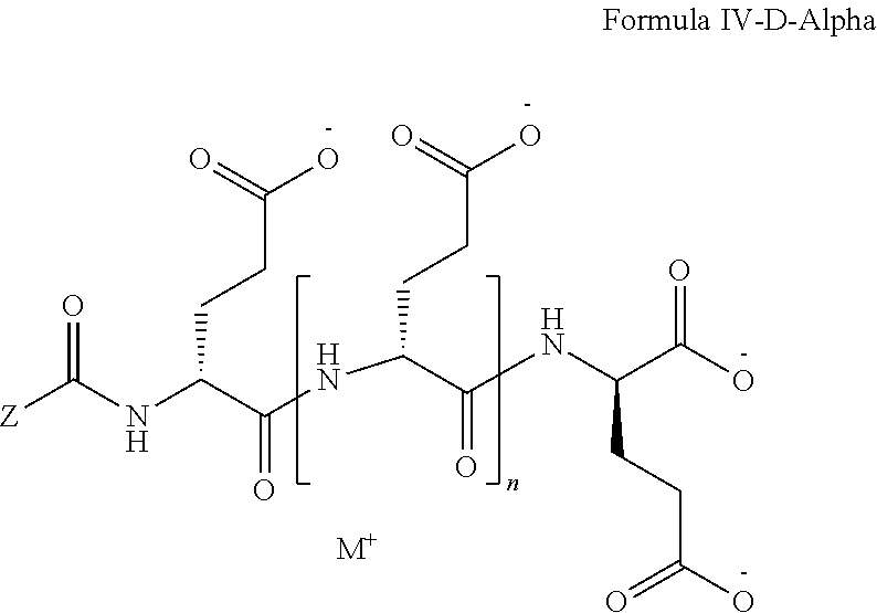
N(C(=O)[Z])C(C(NC(CCC(O)=O)C(=O)NC(CCC(=O)O)C(=O)O)=O)CCC(O)=O.[M+]
